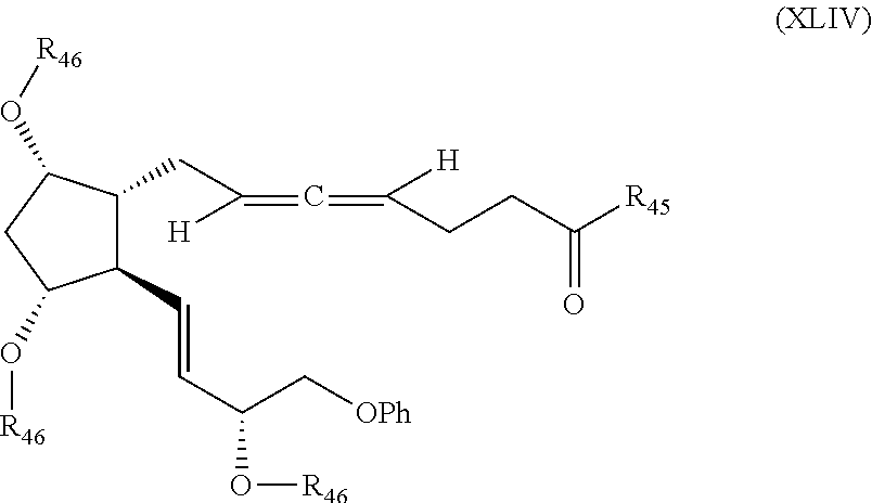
C(C(=C=C(CCC([R45])=O)[H])[H])C1C(C=CC(O[R46])C[OPh])C(O[R46])CC1O[R46]
